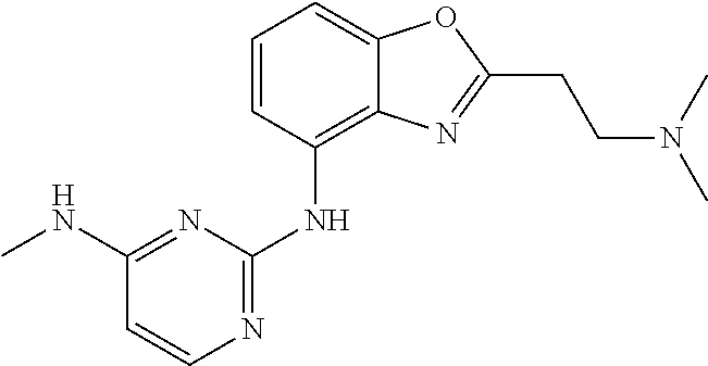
N(C1=NC=CC(NC)=N1)C1=C2C(=CC=C1)OC(CCN(C)C)=N2
